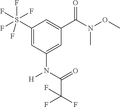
C1(S(F)(F)(F)(F)F)=CC(N([H])C(C(F)(F)F)=O)=CC(C(=O)N(C)OC)=C1
